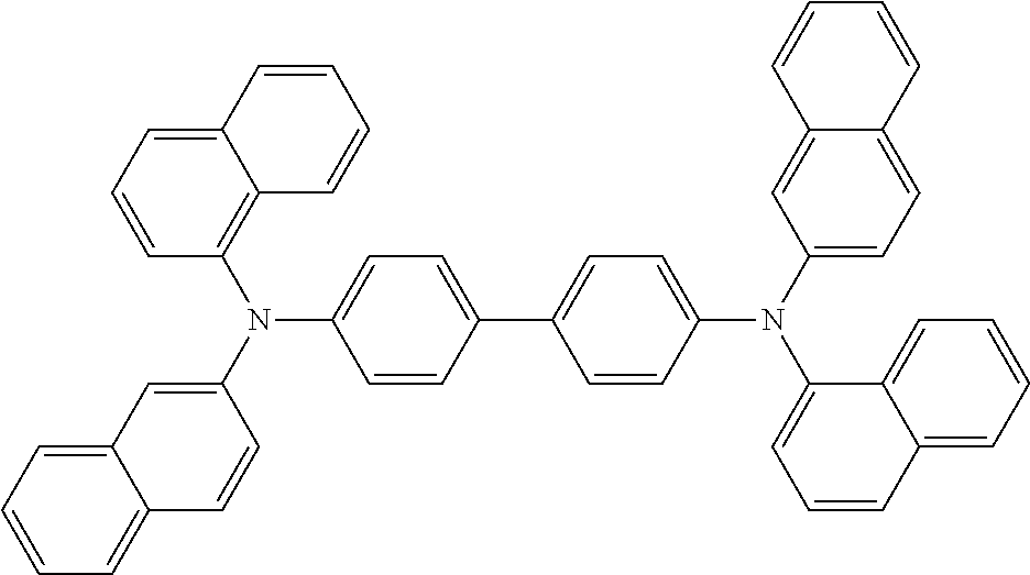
C1=CC(C2=CC=C(N(C3=CC=CC4=CC=CC=C34)C3=CC=C4C(=C3)C=CC=C4)C=C2)=CC=C1N(C1=C2C(=CC=C1)C=CC=C2)C1=CC2=CC=CC=C2C=C1
